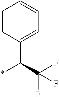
C1=CC(C(*)C(F)(F)F)=CC=C1
